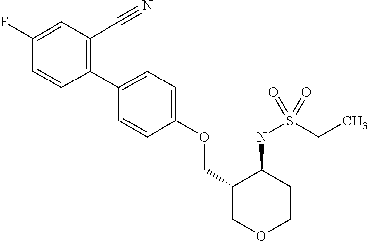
C1(F)=CC(C#N)=C(C2=CC=C(OCC3COCCC3NS(CC)(=O)=O)C=C2)C=C1
